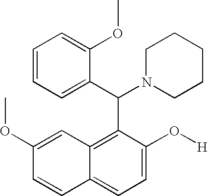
C1=CC2=CC=C(O[H])C(C(C3=CC=CC=C3OC)N3CCCCC3)=C2C=C1OC
